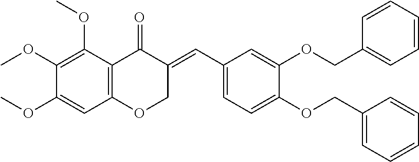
C12=C(C(OC)=C(OC)C(OC)=C1)C(=O)C(=CC1=CC=C(OCC3=CC=CC=C3)C(OCC3=CC=CC=C3)=C1)CO2
